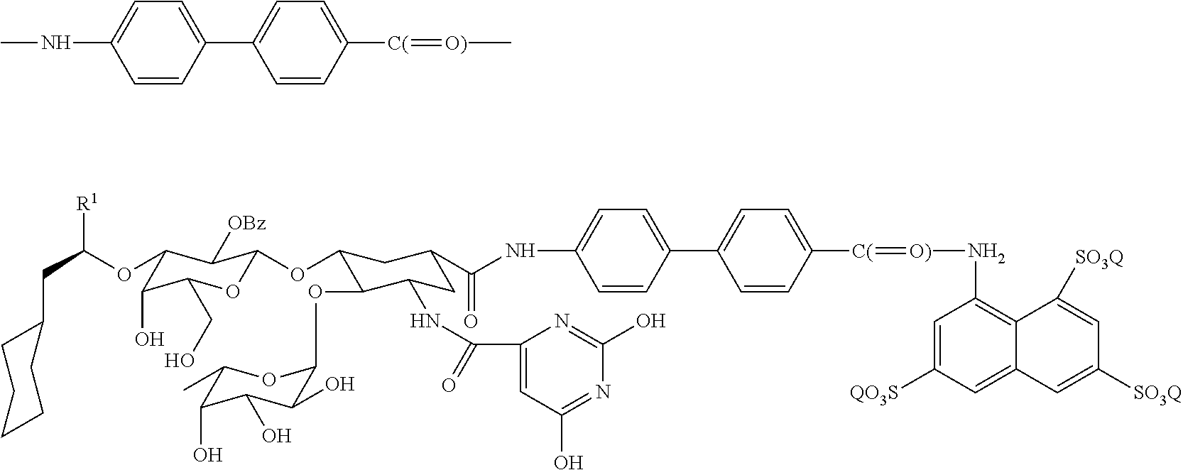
CNC1=CC=C(C2=CC=C([C(]=[O)]C)C=C2)C=C1.C1(CC([R1])OC2C(O)C(CO)OC(OC3C(OC4C(O)C(O)C(O)C(C)O4)C(NC(C4=CC(O)=NC(O)=N4)=O)CC(C(=O)NC4=CC=C(C5=CC=C([C(]=[O)]NC6=C7C(=CC([QO3S])=C6)C=C([SO3Q])C=C7[SO3Q])C=C5)C=C4)C3)C2[OBz])CCCCC1
